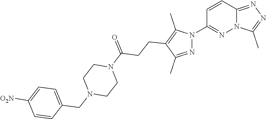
C12=NN=C(C)N1N=C(N1N=C(C)C(CCC(N3CCN(CC4=CC=C([O2N])C=C4)CC3)=O)=C1C)C=C2
